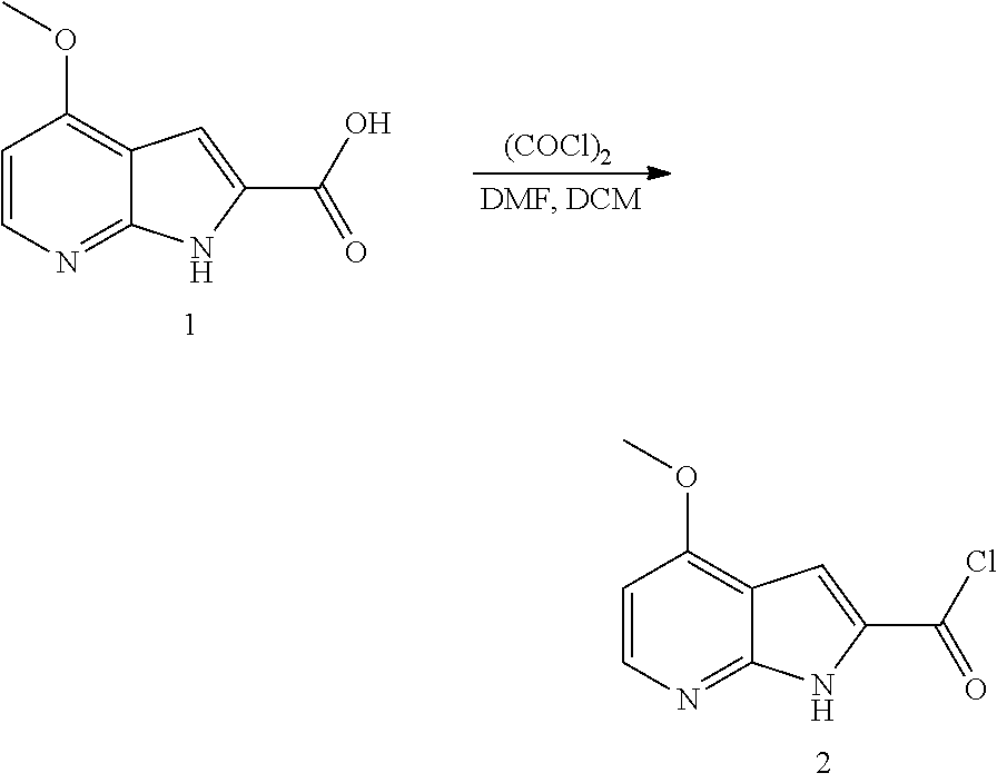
C12=NC=CC(OC)=C1C=C(C(Cl)=O)N2.C12=NC=CC(OC)=C1C=C(C(O)=O)N2.[(COCl)2]
